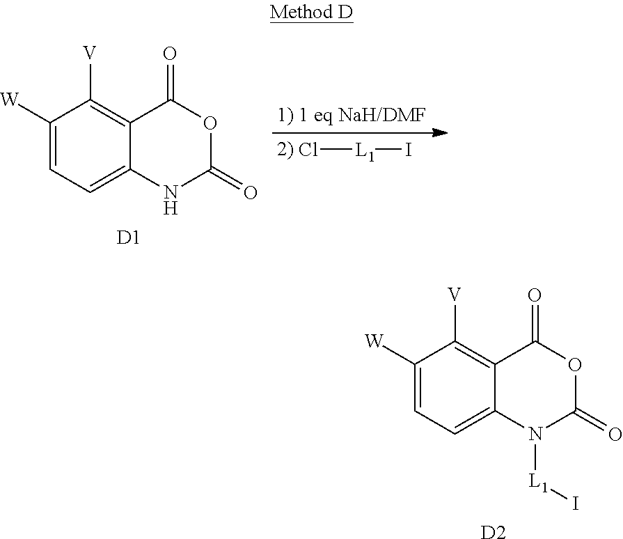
C1([W])=CC=C2C(=C1[V])C(=O)OC(=O)N2[L1]I.[D2].C1([W])=CC=C2C(=C1[V])C(=O)OC(=O)N2.[D1].Cl[L1]I
